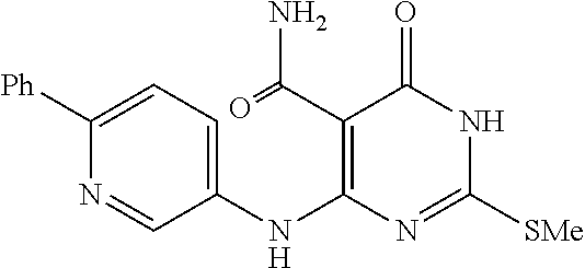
C1([Ph])=CC=C(NC2=C(C(=O)N)C(=O)NC([SMe])=N2)C=N1
